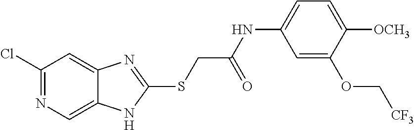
C1(Cl)=NC=C2C(=C1)N=C(SCC(NC1=CC=C([OCH3])C(OC[CF3])=C1)=O)N2
